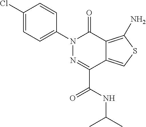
C1(Cl)=CC=C(N2N=C(C(NC(C)C)=O)C3=CSC(N)=C3C2=O)C=C1
